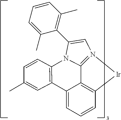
C12=C3C=CC=C1C1=C(N4C2=N([Ir]3)C=C4C2=C(C)C=CC=C2C)C=CC(C)=C1
